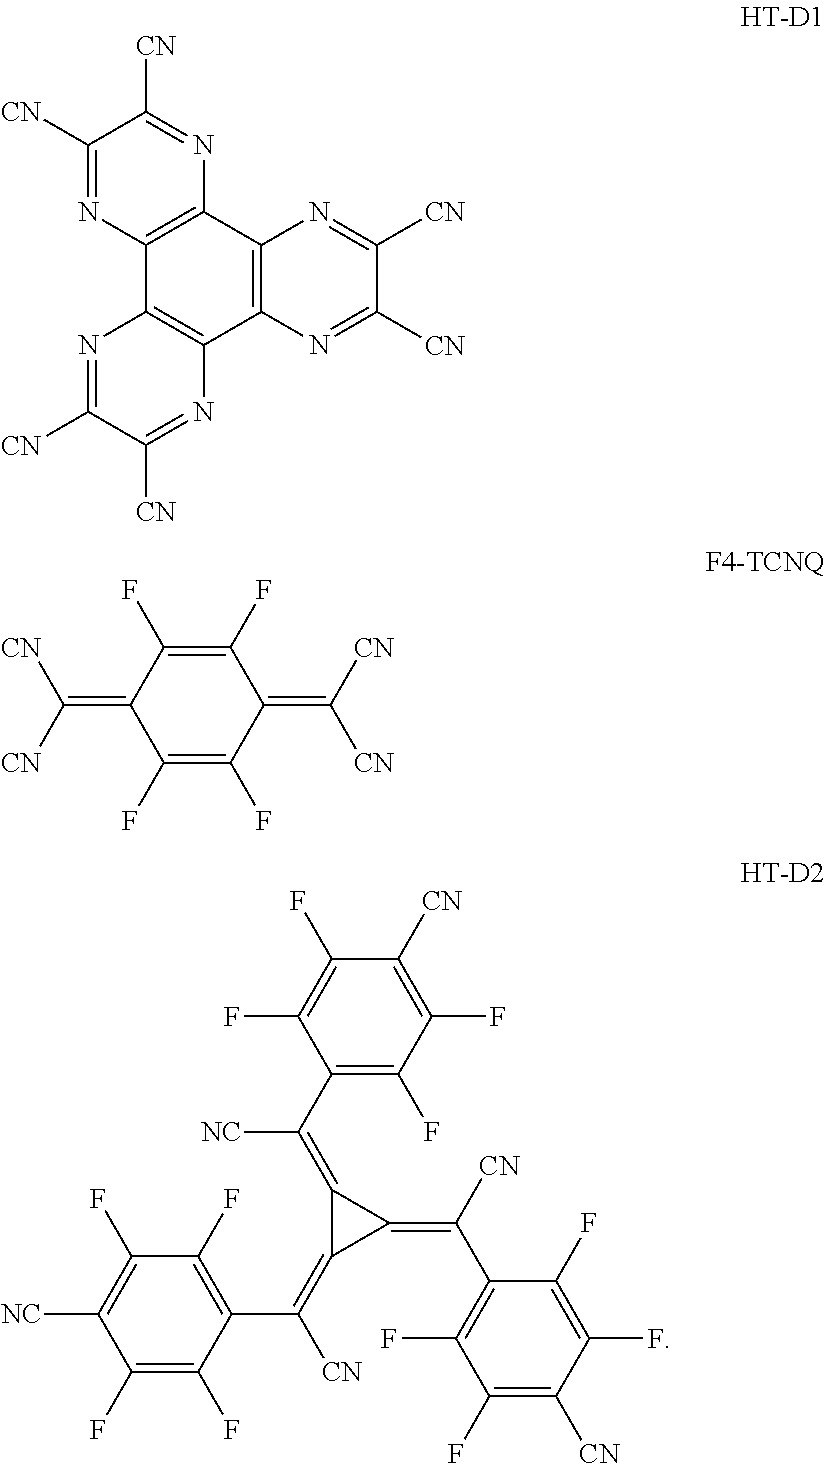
C1([CN])=NC2=C(N=C1[CN])C1=C(C3=C2N=C([CN])C([CN])=N3)N=C([CN])C([CN])=N1.C1(F)=C(F)C(=C([CN])[CN])C(F)=C(F)C1=C([CN])[CN].C1(=C(C2=C(F)C(F)=C([CN])C(F)=C2F)[NC])C(=C([CN])C2=C(F)C(F)=C([NC])C(F)=C2F)C1=C([CN])C1=C(F)C(F)=C([CN])C(F)=C1F
